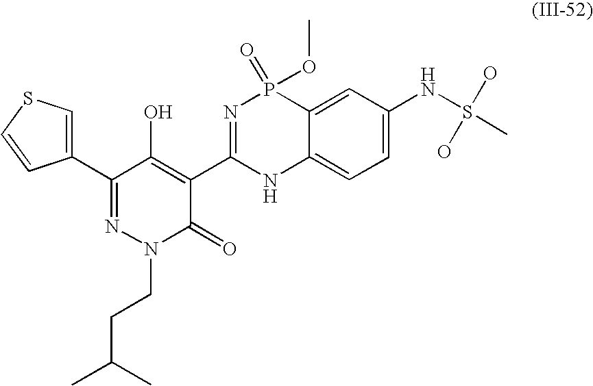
C1(C2=NN(CCC(C)C)C(=O)C(C3=NP(=O)(OC)C4=CC(NS(C)(O)O)=CC=C4N3)=C2O)=CSC=C1
